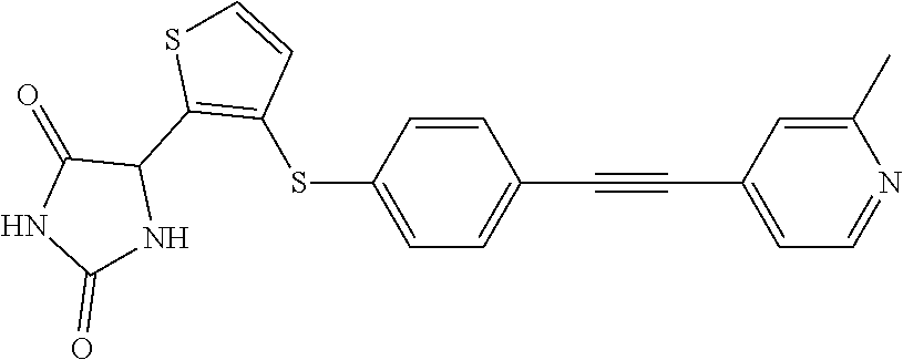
C1=CC(SC2=C(C3C(=O)NC(=O)N3)SC=C2)=CC=C1C#CC1=CC=NC(C)=C1
